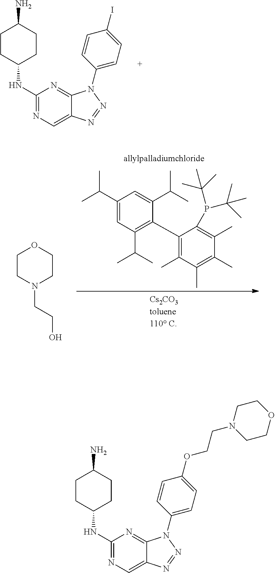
C1(NC2CCC(N)CC2)=NC=C2C(=N1)N(C1=CC=C(I)C=C1)N=N2.C1CN(CCO)CCO1.C1(C(C)C)=CC(C(C)C)=C(C2=C(C)C(C)=C(C)C(C)=C2P(C(C)(C)C)C(C)(C)C)C(C(C)C)=C1.C1(NC2CCC(N)CC2)=NC=C2C(=N1)N(C1=CC=C(OCCN3CCOCC3)C=C1)N=N2
